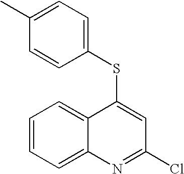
C1(SC2=CC(Cl)=NC3=CC=CC=C32)=CC=C(C)C=C1
